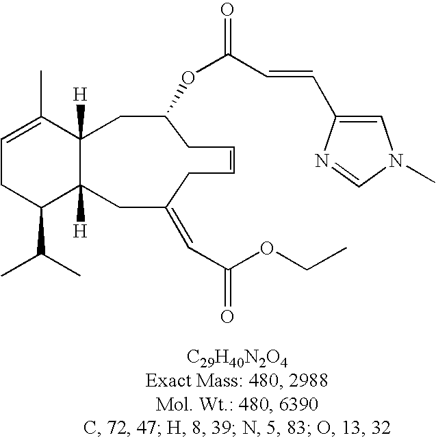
C1=C(C)C2([H])C([H])(C(C(C)C)C1)CC(=CC(OCC)=O)CC=CCC(OC(=O)C=CC1=CN(C)C=N1)C2
